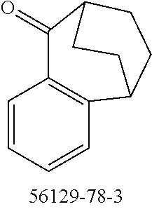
C1=CC=CC2=C1C(=O)C1CCC2CC1
